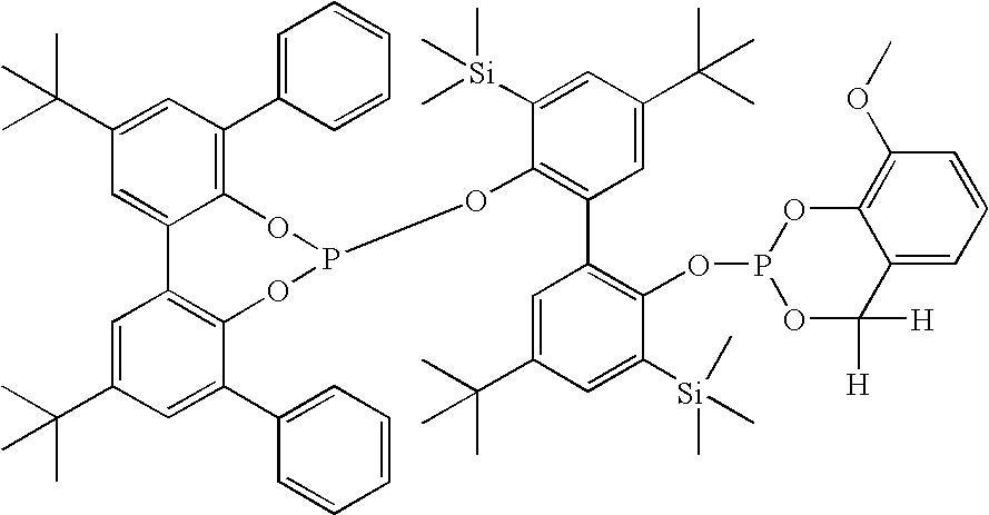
C1(C(C)(C)C)=CC(C2=CC=CC=C2)=C2C(=C1)C1=C(C(C3=CC=CC=C3)=CC(C(C)(C)C)=C1)OP(OC1=C(C3=C(OP4OC([H])([H])C5=CC=CC(OC)=C5O4)C([Si](C)(C)C)=CC(C(C)(C)C)=C3)C=C(C(C)(C)C)C=C1[Si](C)(C)C)O2
